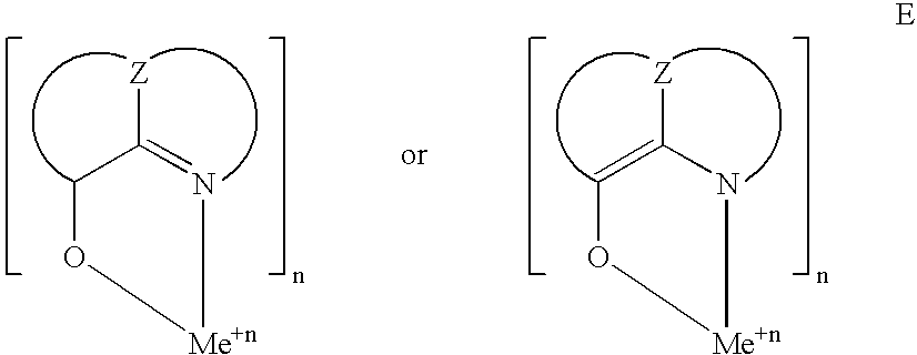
C1C([Z])=N[Me+n]O1.C1=C([Z])N[Me+n]O1
